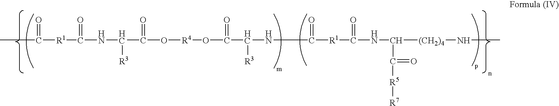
CC([R1]C(NC(C(O[R4]OC(C(NC([R1]C(NC([(CH2)4]NC)C([R5][R7])=O)=O)=O)[R3])=O)=O)[R3])=O)=O
